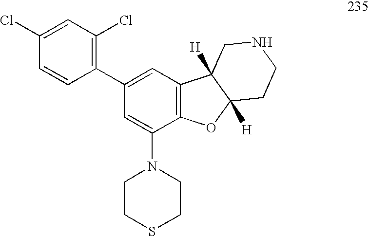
C1(N2CCSCC2)=CC(C2=C(Cl)C=C(Cl)C=C2)=CC2=C1OC1([H])C2([H])CNCC1
